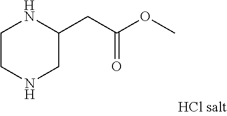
C1CNCC(CC(=O)OC)N1
